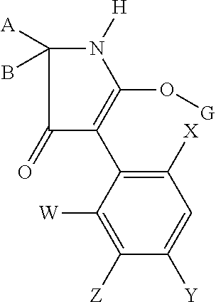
C1([X])=C(C2=C(O[G])N([H])C([A])(B)C2=O)C([W])=C([Z])C([Y])=C1
